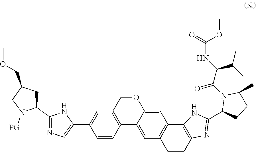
O1CC2=C(C3=CC4=C(C=C13)C1=C(CC4)N=C(C3CCC(C)N3C(=O)C(C(C)C)NC(OC)=O)N1)C=CC(C1=CN=C(C3CC(COC)CN3[PG])N1)=C2
